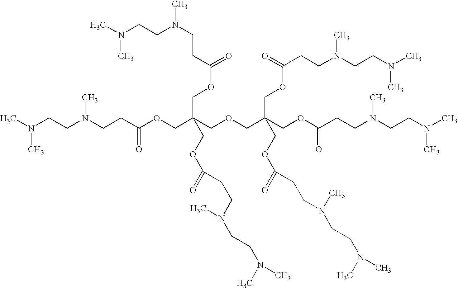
N(CCC(OCC(COCC(COC(CCN(CCN(C)C)C)=O)(COC(=O)CCN(C)CCN(C)C)COC(CCN(CCN(C)C)C)=O)(COC(=O)CCN(C)CCN(C)C)COC(=O)CCN(C)CCN(C)C)=O)(CCN(C)C)C
